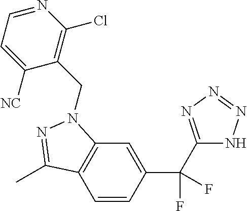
C12=C(C=CC(C(F)(F)C3=NN=NN3)=C1)C(C)=NN2CC1=C(Cl)N=CC=C1[NC]
